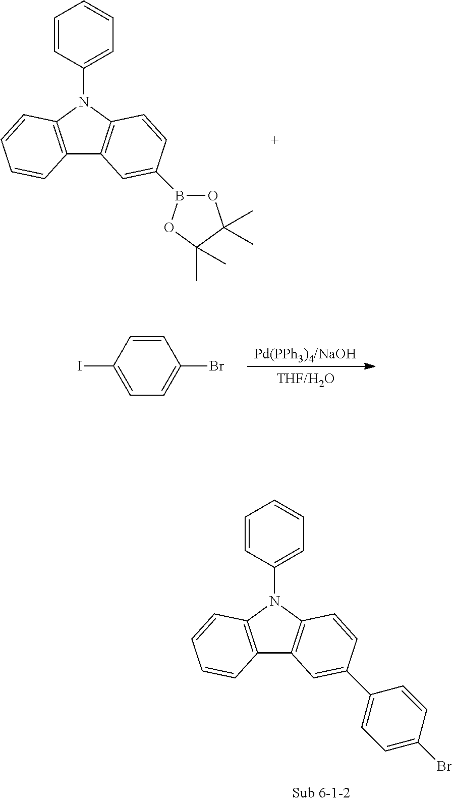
C12=C(N(C3=CC=CC=C3)C3=C1C=C(B1OC(C)(C)C(C)(C)O1)C=C3)C=CC=C2.[THF/H2O].IC1=CC=C(Br)C=C1.C12=C(N(C3=CC=CC=C3)C3=C1C=C(C1=CC=C(Br)C=C1)C=C3)C=CC=C2
